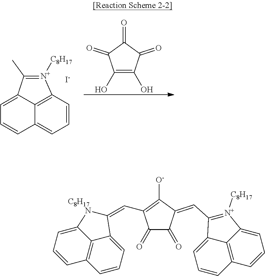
C12=C3C=CC=C1C=CC=C2C(C)=[N+]3[C8H17].[I-].C1(O)=C(O)C(=O)C(=O)C1=O.[C8H17].C12=C3C=CC=C1C(=CC1=C([O-])C(=CC4=[N+]([C8H17])C5=CC=CC6=C5C4=CC=C6)C(=O)C1=O)NC2=CC=C3
